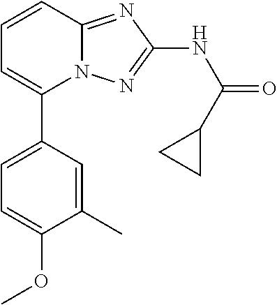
C1=C(C2=CC=CC3=NC(NC(=O)C4CC4)=NN23)C=C(C)C(OC)=C1
